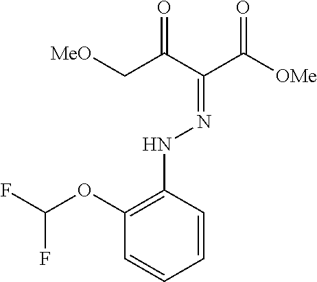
C1(OC(F)F)=C(NN=C(C([OMe])=O)C(C[MeO])=O)C=CC=C1
